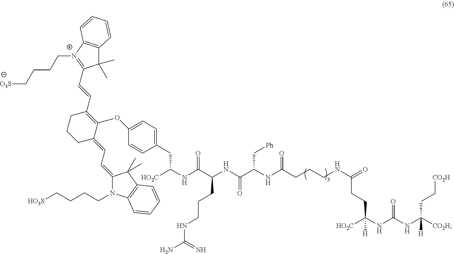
[CO2H]C(NC(NC([HO2C])(CCC(NCCCC(NC(C(NC(CCCNC(N)=N)C(NC([HO2C])CC1=CC=C(OC2=C(C=CC3=[N+](CCCC[O3S])C4=C(C3(C)C)C=CC=C4)CCCC2=CC=C2N(CCCC[HO3S])C3=C(C2(C)C)C=CC=C3)C=C1)=O)=O)C[Ph])=O)=O)[H])=O)(CC[CO2H])[H]
